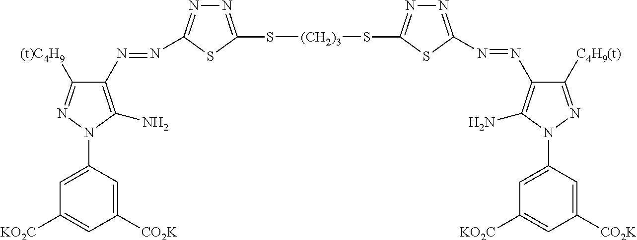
N1=C(S[(CH2)3]SC2=NN=C(N=NC3=C(N)N(C4=CC([KO2C])=CC([CO2K])=C4)N=C3[(t)C4H9])S2)SC(N=NC2=C(N)N(C3=CC([KO2C])=CC([CO2K])=C3)N=C2[C4H9(t)])=N1
